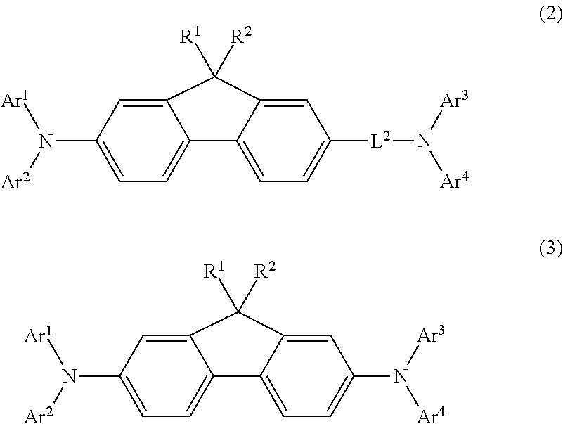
C1=C(N([Ar1])[Ar2])C=C2C(=C1)C1=CC=C([L2]N([Ar4])[Ar3])C=C1C2([R2])[R1].C1=C(N([Ar1])[Ar2])C=C2C(=C1)C1=CC=C(N([Ar4])[Ar3])C=C1C2([R2])[R1]
